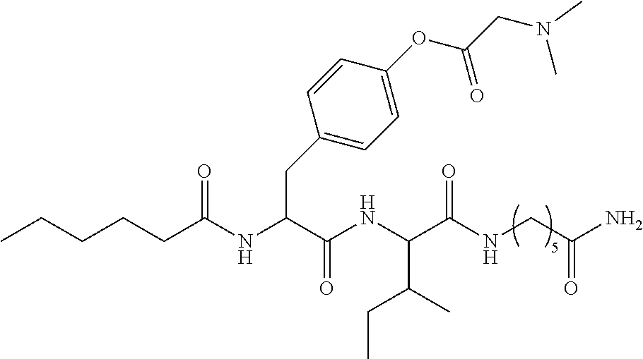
CCCCCC(NC(CC1=CC=C(OC(CN(C)C)=O)C=C1)C(=O)NC(C(NCC(N)=O)=O)C(C)CC)=O
